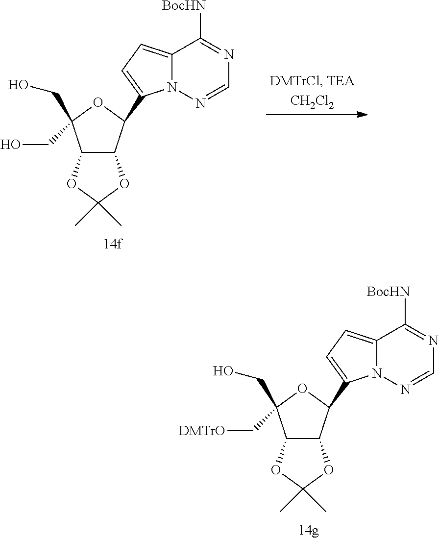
C12C(C(C3=CC=C4N3N=CN=C4[BocHN])OC1(CO)CO)OC(C)(C)O2.C12C(C(C3=CC=C4N3N=CN=C4[BocHN])OC1(CO)C[DMTrO])OC(C)(C)O2
